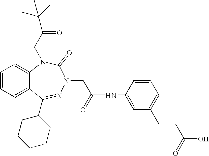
C1=CC=C2C(=C1)N(CC(=O)C(C)(C)C)C(=O)N(CC(NC1=CC(CCC(O)=O)=CC=C1)=O)N=C2C1CCCCC1
